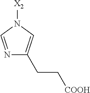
N1=CN([X2])C=C1CC[COOH]
